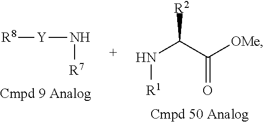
[Y]([R8])N[R7].[R1]NC([R2])C([OMe])=O
